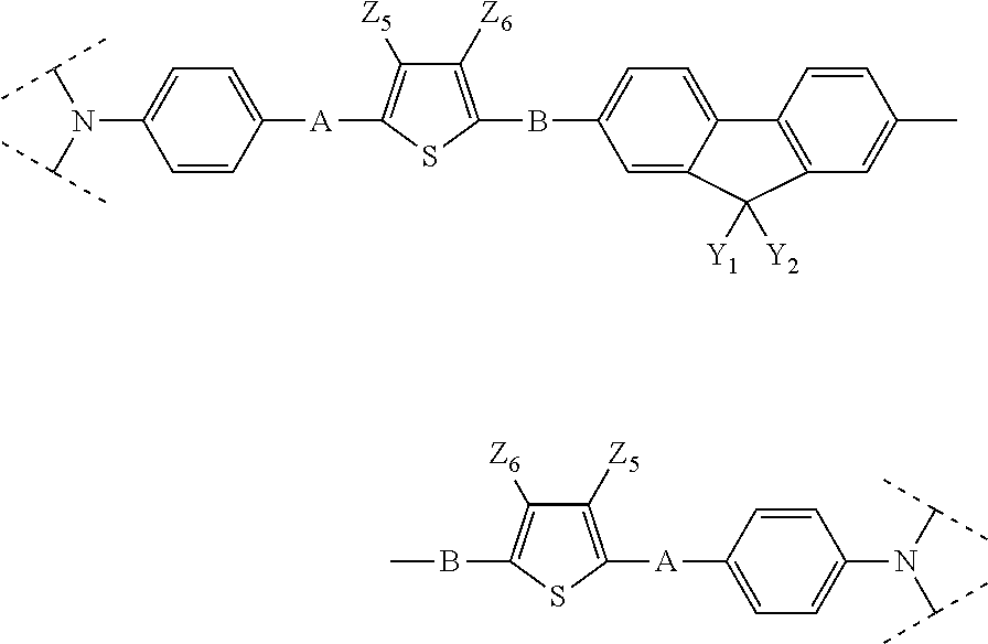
C(N(C1=CC=C([A]C2=C([Z5])C([Z6])=C(BC3=CC=C4C(=C3)C([Y1])([Y2])C3=C4C=CC(C)=C3)S2)C=C1)C(C)C)(C)C.B(C1=C([Z6])C([Z5])=C([A]C2=CC=C(N(C(C)C)C(C)C)C=C2)S1)C
